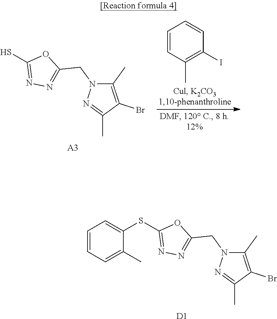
C1(C)=C(Br)C(C)=NN1CC1=NN=C(S)O1.[A3].C1=CC(C)=C(I)C=C1.C1(C)=C(Br)C(C)=NN1CC1=NN=C(SC2=CC=CC=C2C)O1.[D1]
